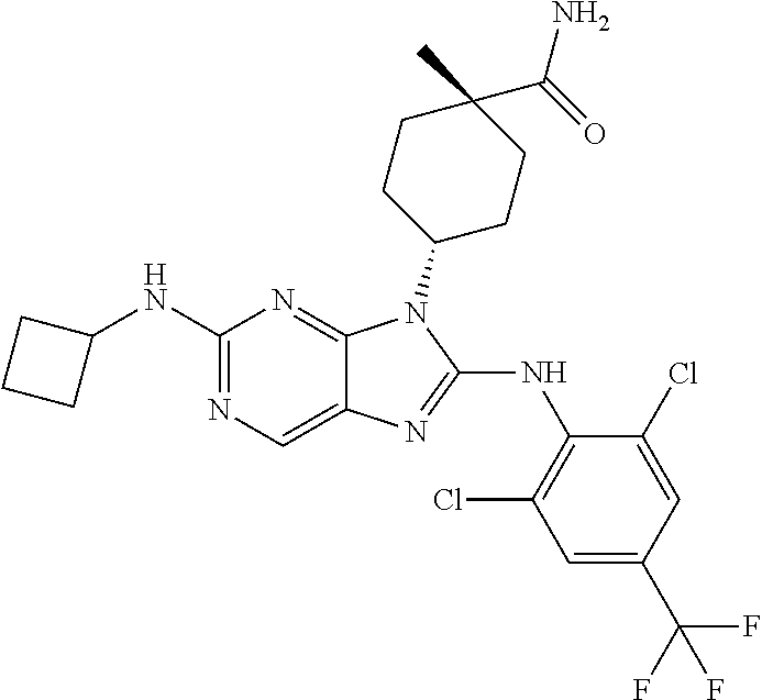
C1(NC2CCC2)=NC=C2C(=N1)N(C1CCC(C)(C(=O)N)CC1)C(NC1=C(Cl)C=C(C(F)(F)F)C=C1Cl)=N2
